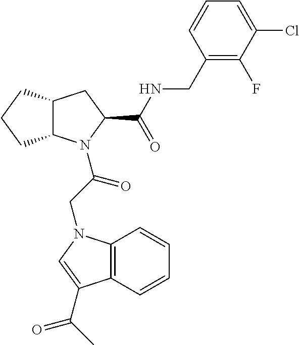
C12C(CC(C(NCC3=C(F)C(Cl)=CC=C3)=O)N1C(CN1C3=C(C(C(C)=O)=C1)C=CC=C3)=O)CCC2
